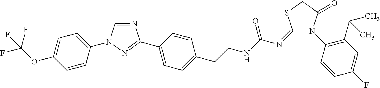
N1=CN(C2=CC=C(OC(F)(F)F)C=C2)N=C1C1=CC=C(CCNC(N=C2SCC(=O)N2C2=C(C(C)C)C=C(F)C=C2)=O)C=C1
